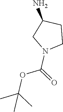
C1CN(C(OC(C)(C)C)=O)CC1N
